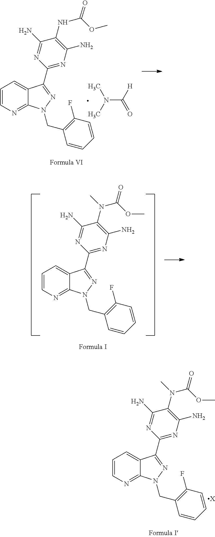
C1=CN=C2C(=C1)C(C1=NC(N)=C(N(C(OC)=O)C)C(N)=N1)=NN2CC1=C(F)C=CC=C1.C1=CN=C2C(=C1)C(C1=NC(N)=C(N(C(OC)=O)C)C(N)=N1)=NN2CC1=C(F)C=CC=C1.[X].C1=CN=C2C(=C1)C(C1=NC(N)=C(NC(OC)=O)C(N)=N1)=NN2CC1=C(F)C=CC=C1.N(C(=O)[H])(C)C
